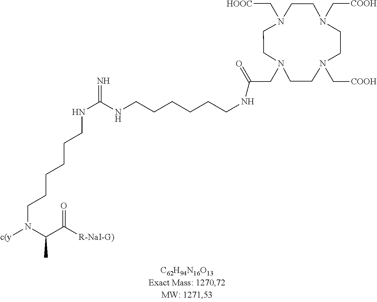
C(CNC(NCCCCCCN([c(y])C(C)C([R-NaI-G)])=O)=N)CCCCNC(CN1CCN(C[HOOC])CCN(C[COOH])CCN(C[COOH])CC1)=O
